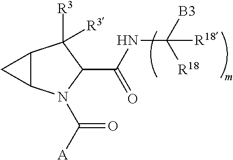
C12C(N(C([A])=O)C(C(NC([B3])([R18])[R18])=O)C1([R3])[R3])C2
